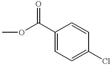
C(OC)(C1=CC=C(Cl)C=C1)=O
